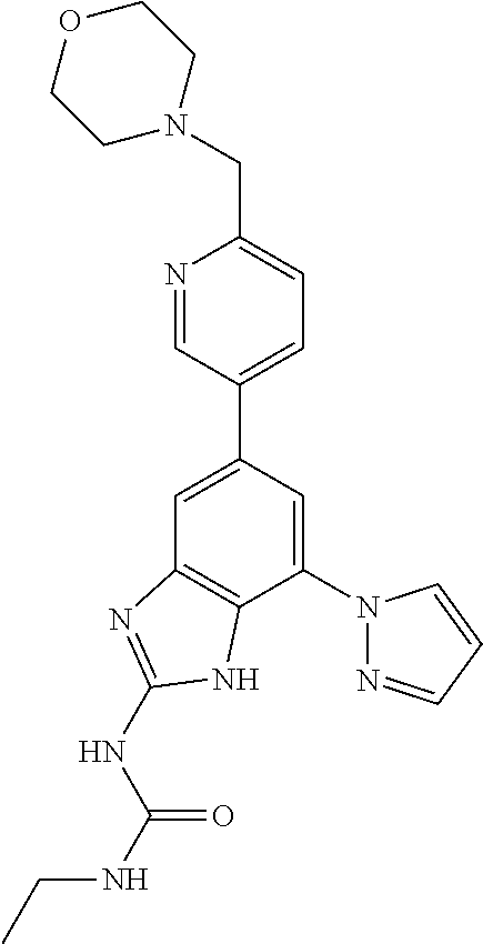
C1=C(C2=CC=C(CN3CCOCC3)N=C2)C=C(N2N=CC=C2)C2=C1N=C(NC(NCC)=O)N2
